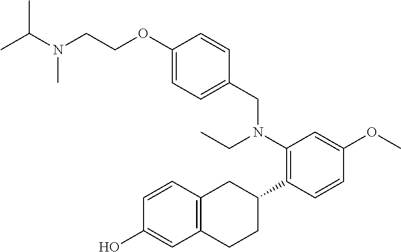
C1(OCCN(C(C)C)C)=CC=C(CN(C2=C(C3CC4=C(CC3)C=C(O)C=C4)C=CC(OC)=C2)CC)C=C1
